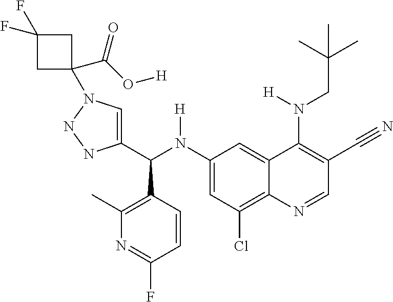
C1(N(C(C2=CN(C3(C(O[H])=O)CC(F)(F)C3)NN2)C2=C(C)N=C(F)C=C2)[H])=CC(Cl)=C2C(=C1)C(N(CC(C)(C)C)[H])=C(C#N)C=N2
